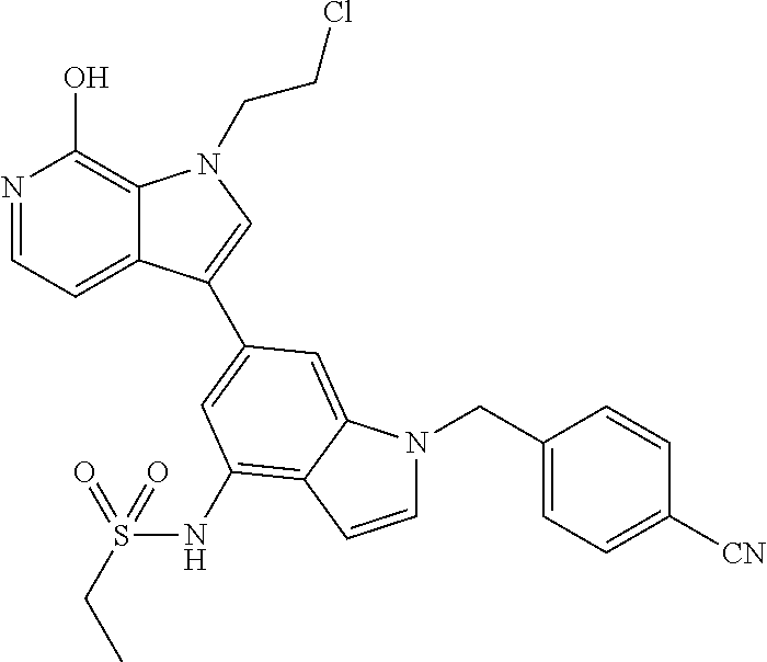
N1=CC=C2C(=C1O)N(CCCl)C=C2C1=CC(NS(CC)(=O)=O)=C2C(=C1)N(CC1=CC=C([CN])C=C1)C=C2
